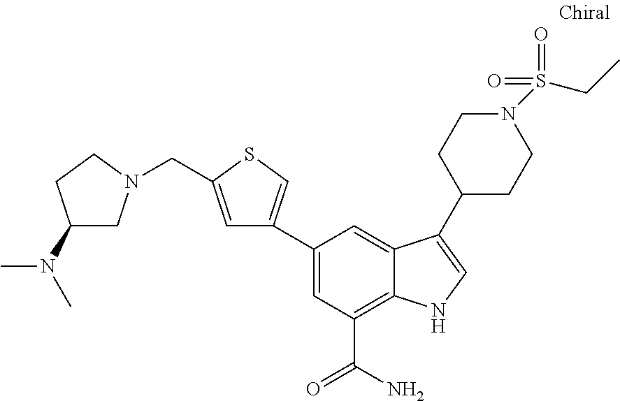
C1(C2=CSC(CN3CC(N(C)C)CC3)=C2)=CC(C(N)=O)=C2C(=C1)C(C1CCN(S(CC)(=O)=O)CC1)=CN2
